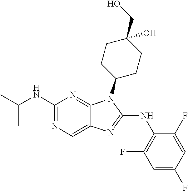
C1(NC(C)C)=NC=C2C(=N1)N(C1CCC(CO)(O)CC1)C(NC1=C(F)C=C(F)C=C1F)=N2
